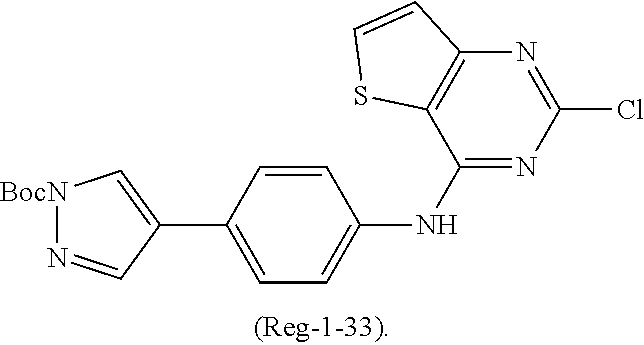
[BocN]1N=CC(C2=CC=C(NC3=NC(Cl)=NC4=C3SC=C4)C=C2)=C1
